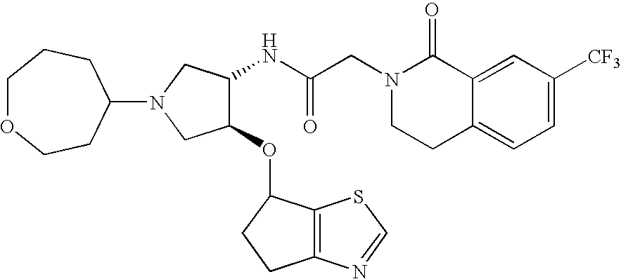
C12=CC([CF3])=CC=C1CCN(CC(NC1C(OC3C4=C(CC3)N=CS4)CN(C3CCOCCC3)C1)=O)C2=O
